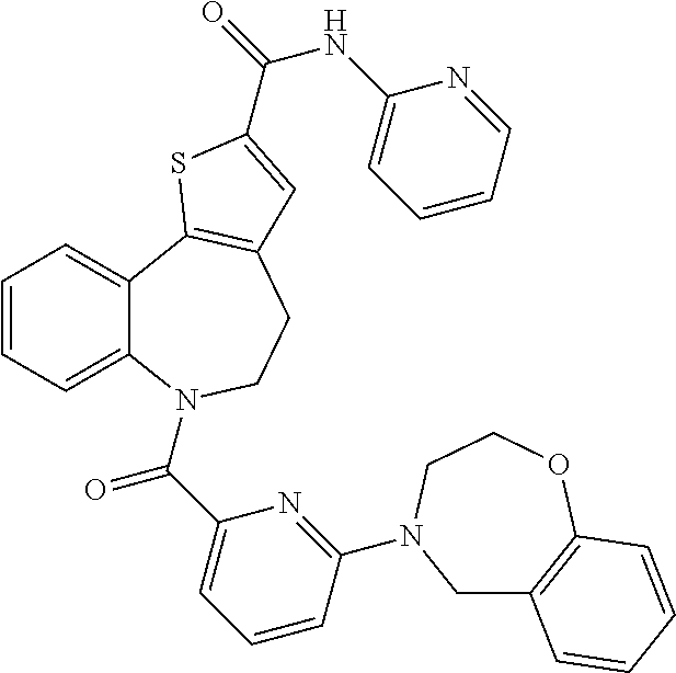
C1=CC=C2C(=C1)C1=C(CCN2C(C2=CC=CC(N3CC4=C(OCC3)C=CC=C4)=N2)=O)C=C(C(NC2=CC=CC=N2)=O)S1
